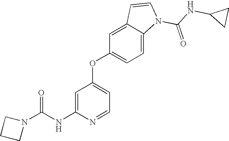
C1=C(NC(N2CCC2)=O)N=CC=C1OC1=CC=C2C(=C1)C=CN2C(NC1CC1)=O
